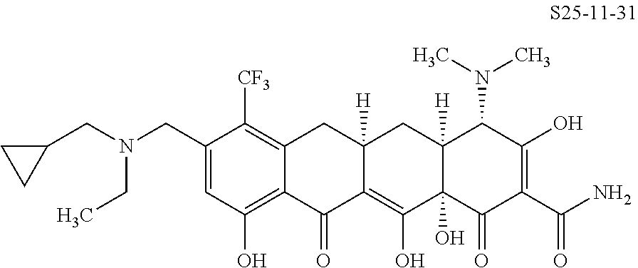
C1=C(CN(CC2CC2)CC)C([CF3])=C2C(=C1O)C(=O)C1=C(O)C3(O)C([H])(CC1([H])C2)C(N(C)C)C(O)=C(C(N)=O)C3=O
